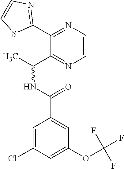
C1=C(OC(F)(F)F)C=C(C(NC(C)C2=NC=CN=C2C2=NC=CS2)=O)C=C1Cl
